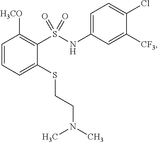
C1=CC=C(SCCN(C)C)C(S(NC2=CC=C(Cl)C([CF3])=C2)(=O)=O)=C1[H3CO]
